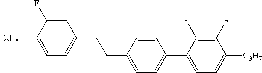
C1=C(F)C([C2H5])=CC=C1CCC1=CC=C(C2=CC=C([C3H7])C(F)=C2F)C=C1
